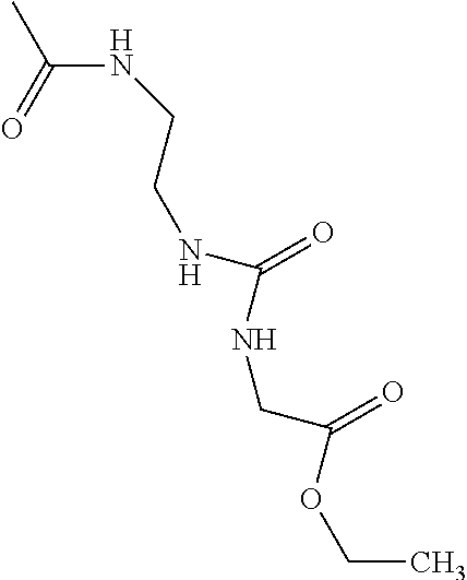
C(CNC(NCC(OCC)=O)=O)NC(=O)C
